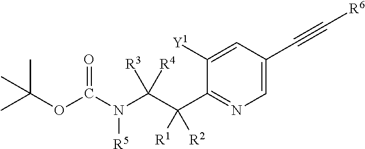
C(C(C1=NC=C(C#C[R6])C=C1[Y1])([R1])[R2])([R3])([R4])N([R5])C(OC(C)(C)C)=O
